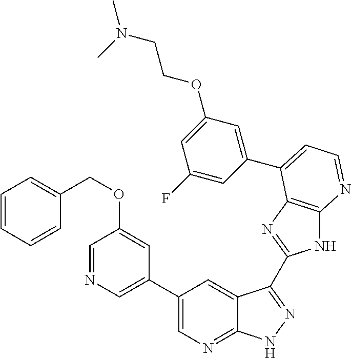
C1(C2=CN=CC(OCC3=CC=CC=C3)=C2)=CN=C2C(=C1)C(C1=NC3=C(N1)N=CC=C3C1=CC(OCCN(C)C)=CC(F)=C1)=NN2
